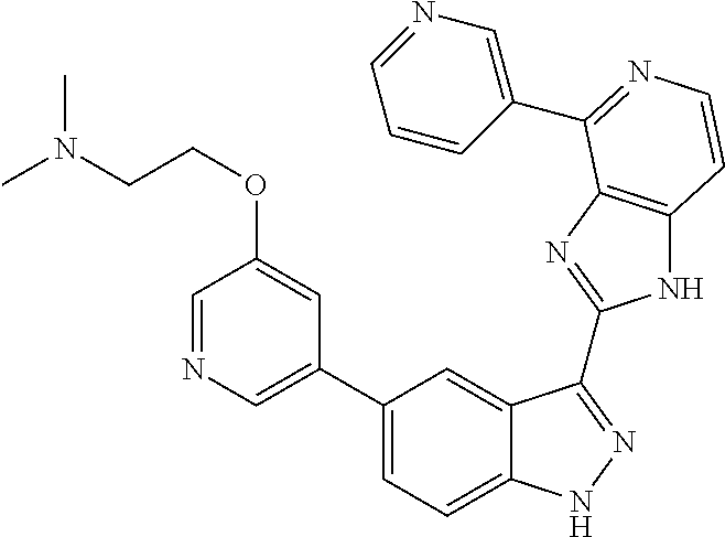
C1(C2=CN=CC(OCCN(C)C)=C2)=CC=C2C(=C1)C(C1=NC3=C(N1)C=CN=C3C1=CN=CC=C1)=NN2
